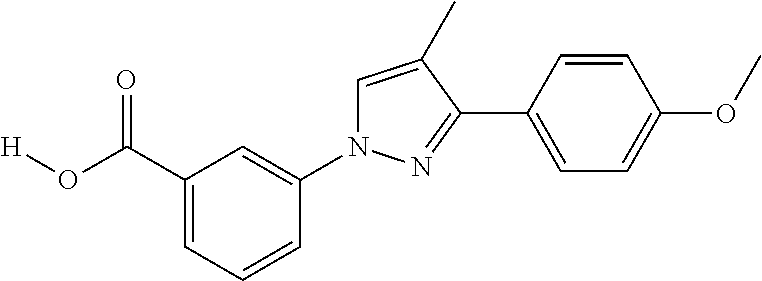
C1(C(O[H])=O)=CC=CC(N2C=C(C)C(C3=CC=C(OC)C=C3)=N2)=C1
